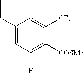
C1(CC)=CC(F)=C([COSMe])C([CF3])=C1
